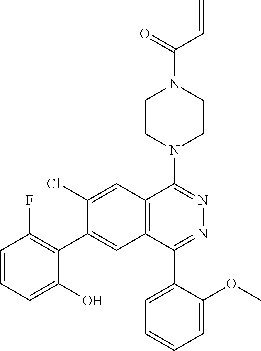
C1=CC=C(O)C(C2=CC3=C(C=C2Cl)C(N2CCN(C(C=C)=O)CC2)=NN=C3C2=CC=CC=C2OC)=C1F
